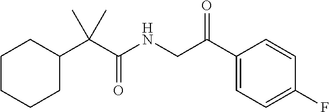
C1CCCC(C(C(NCC(C2=CC=C(F)C=C2)=O)=O)(C)C)C1
